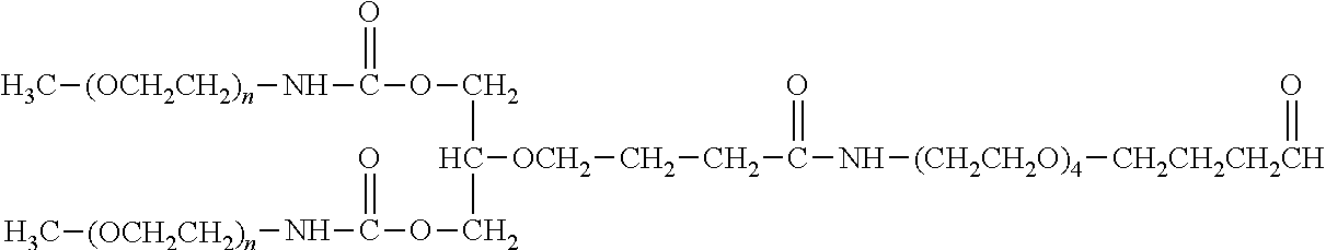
C[(OCH2CH2)n]NC(OCC([OCH2]CCC(N[(CH2CH2O)4][CH2CH2CH2CH]=O)=O)COC(=O)N[(OCH2CH2)n]C)=O
